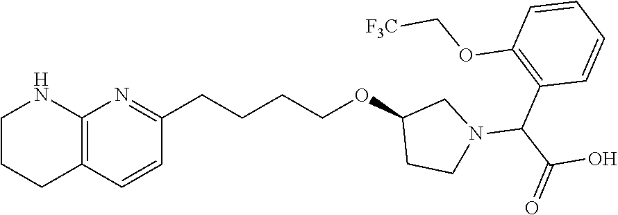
C12=C(C=CC(CCCCOC3CCN(C(C(=O)O)C4=C(OC[F3C])C=CC=C4)C3)=N1)CCCN2
